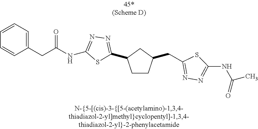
C1CC(CC2=NN=C(NC(C)=O)S2)CC1C1=NN=C(NC(=O)CC2=CC=CC=C2)S1
